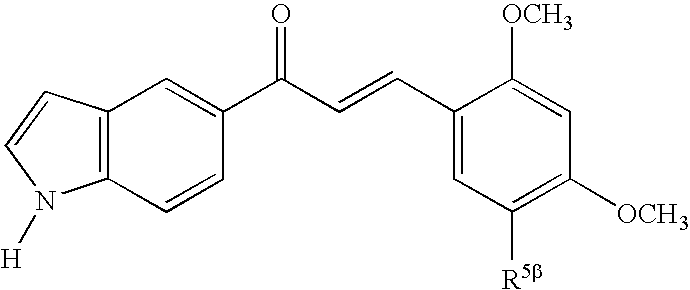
C12=C(C=CC(C(C=CC3=CC([R5b])=C([OCH3])C=C3[OCH3])=O)=C1)N([H])C=C2
